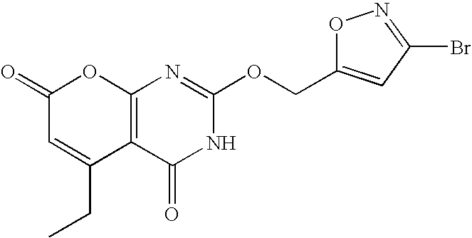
C12=C(C(=O)NC(OCC3=CC(Br)=NO3)=N1)C(CC)=CC(=O)O2
